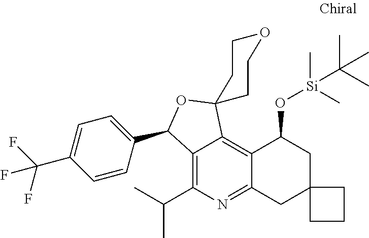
C12=C(C(C)C)N=C3C(=C1C1(OC2C2=CC=C(C(F)(F)F)C=C2)CCOCC1)C(O[Si](C(C)(C)C)(C)C)CC1(C3)CCC1
